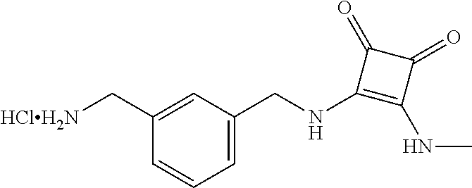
C([HClH2N])C1=CC(CNC2=C(NC)C(=O)C2=O)=CC=C1
